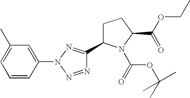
C1=CC(N2N=C(C3CCC(C(OCC)=O)N3C(=O)OC(C)(C)C)N=N2)=CC(C)=C1
